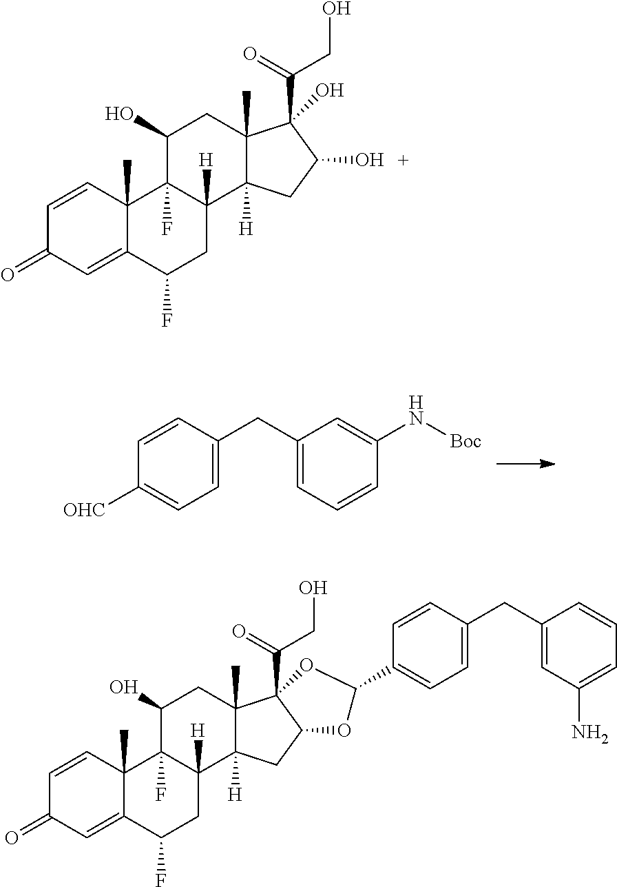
C1=C(CC2=CC=C([OHC])C=C2)C=C(N[Boc])C=C1.C1=CC2(C)C(=CC1=O)C(F)CC1([H])C2(F)C(O)CC2(C)C1([H])CC(O)C2(C(=O)CO)O.C1=CC2(C)C(=CC1=O)C(F)CC1([H])C2(F)C(O)CC2(C)C1([H])CC1C2(C(=O)CO)OC(C2=CC=C(CC3=CC(N)=CC=C3)C=C2)O1
